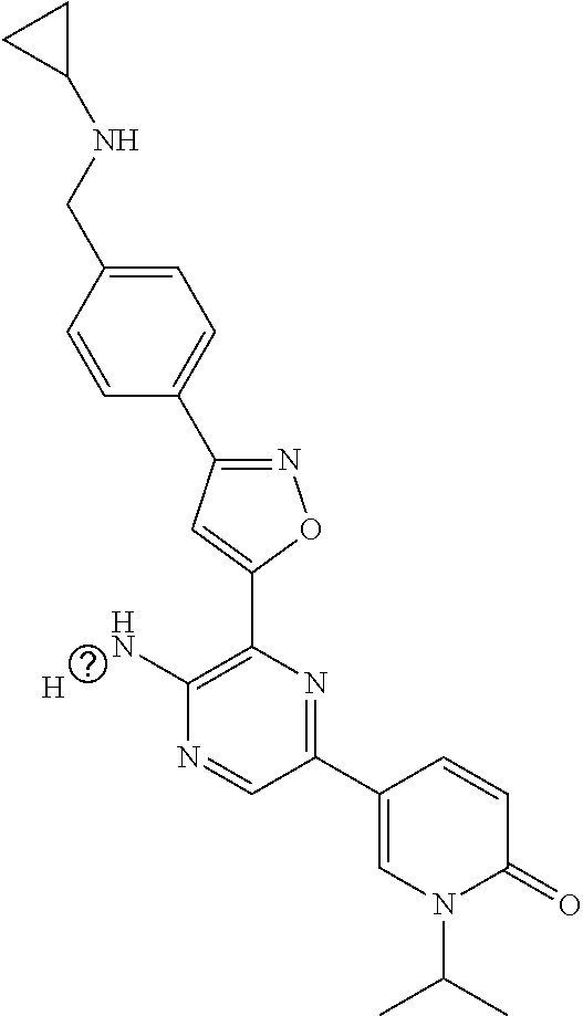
C1=CC(CNC2CC2)=CC=C1C1=NOC(C2=C(N)N=CC(C3=CN(C(C)C)C(=O)C=C3)=N2)=C1.[H]
